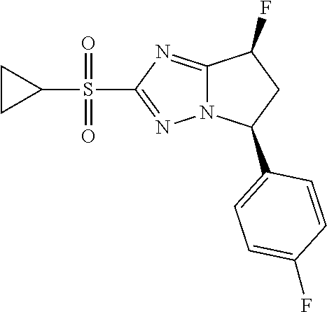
C12=NC(S(C3CC3)(=O)=O)=NN1C(C1=CC=C(F)C=C1)CC2F
